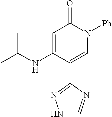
C1=C(NC(C)C)C(C2=NNC=N2)=CN([Ph])C1=O
